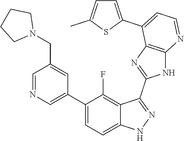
C1=NC=C(C2=CC=C3C(=C2F)C(C2=NC4=C(N2)N=CC=C4C2=CC=C(C)S2)=NN3)C=C1CN1CCCC1
